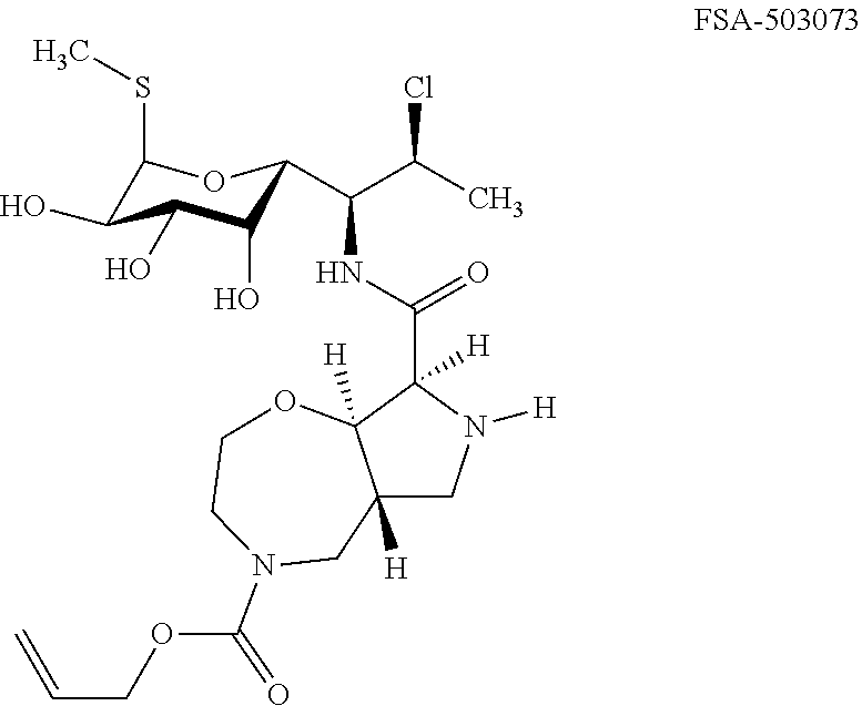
C1(SC)C(O)C(O)C(O)C(C(C(C)Cl)NC(C2([H])C3([H])C([H])(CN2[H])CN(C(OCC=C)=O)CCO3)=O)O1
